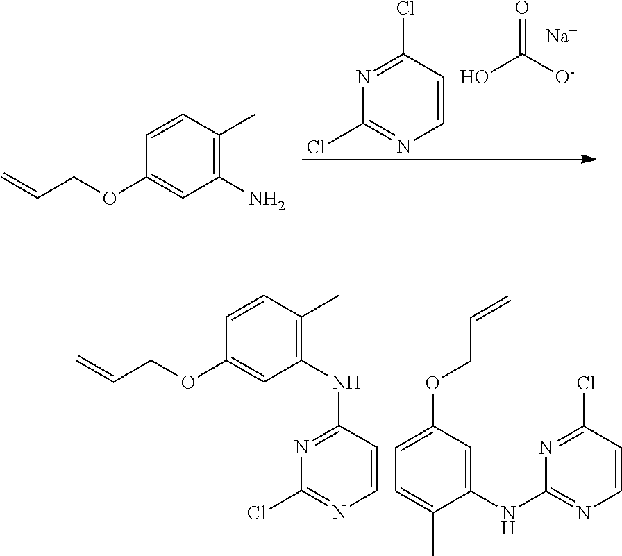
N1=C(Cl)C=CN=C1Cl.OC([O-])=O.[Na].C1=CC(C)=C(N)C=C1OCC=C.C1=CC(C)=C(NC2=NC(Cl)=NC=C2)C=C1OCC=C.C1=C(OCC=C)C=C(NC2=NC=CC(Cl)=N2)C(C)=C1
